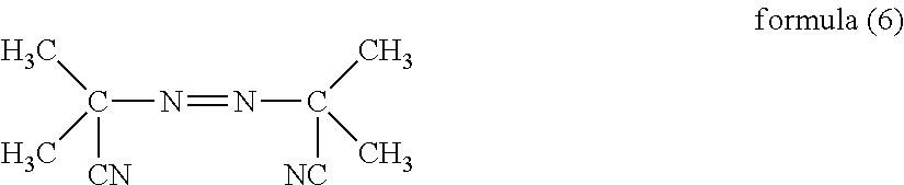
C(N=NC([NC])(C)C)([CN])(C)C
